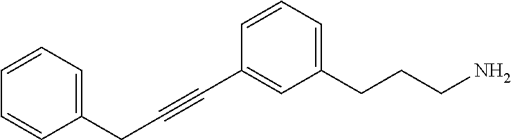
C1=CC=CC=C1CC#CC1=CC(CCCN)=CC=C1
